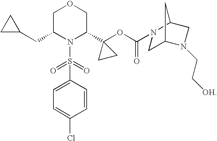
C1C(CC2CC2)N(S(C2=CC=C(Cl)C=C2)(=O)=O)C(C2(OC(N3C4CC(C3)N(CC[OH])C4)=O)CC2)CO1
